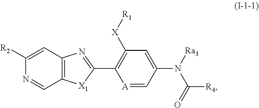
C12=C(C=C([R2])N=C1)N=C(C1=C([X][R1])C=C(N([Ra3])C(=O)[R4])C=[A]1)[X1]2
